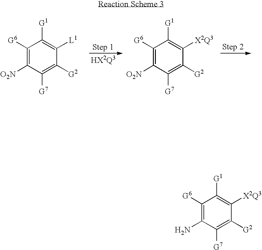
C1([G6])=C([O2N])C([G7])=C([G2])C([L1])=C1[G1].C1([G6])=C([O2N])C([G7])=C([G2])C([X2Q3])=C1[G1].C1([G6])=C(N)C([G7])=C([G2])C([X2Q3])=C1[G1]
